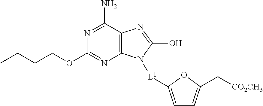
C12=C(C(N)=NC(OCCCC)=N1)N=C(O)N2[L1]C1=CC=C(C[CO2CH3])O1
